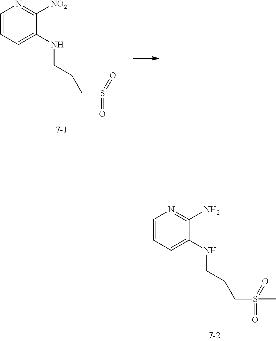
C1=CC=C(NCCCS(C)(=O)=O)C([NO2])=N1.C1=CC=C(NCCCS(C)(=O)=O)C(N)=N1
